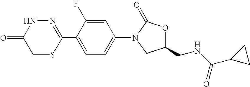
N1=C(C2=CC=C(N3CC(CNC(C4CC4)=O)OC3=O)C=C2F)SCC(=O)N1
